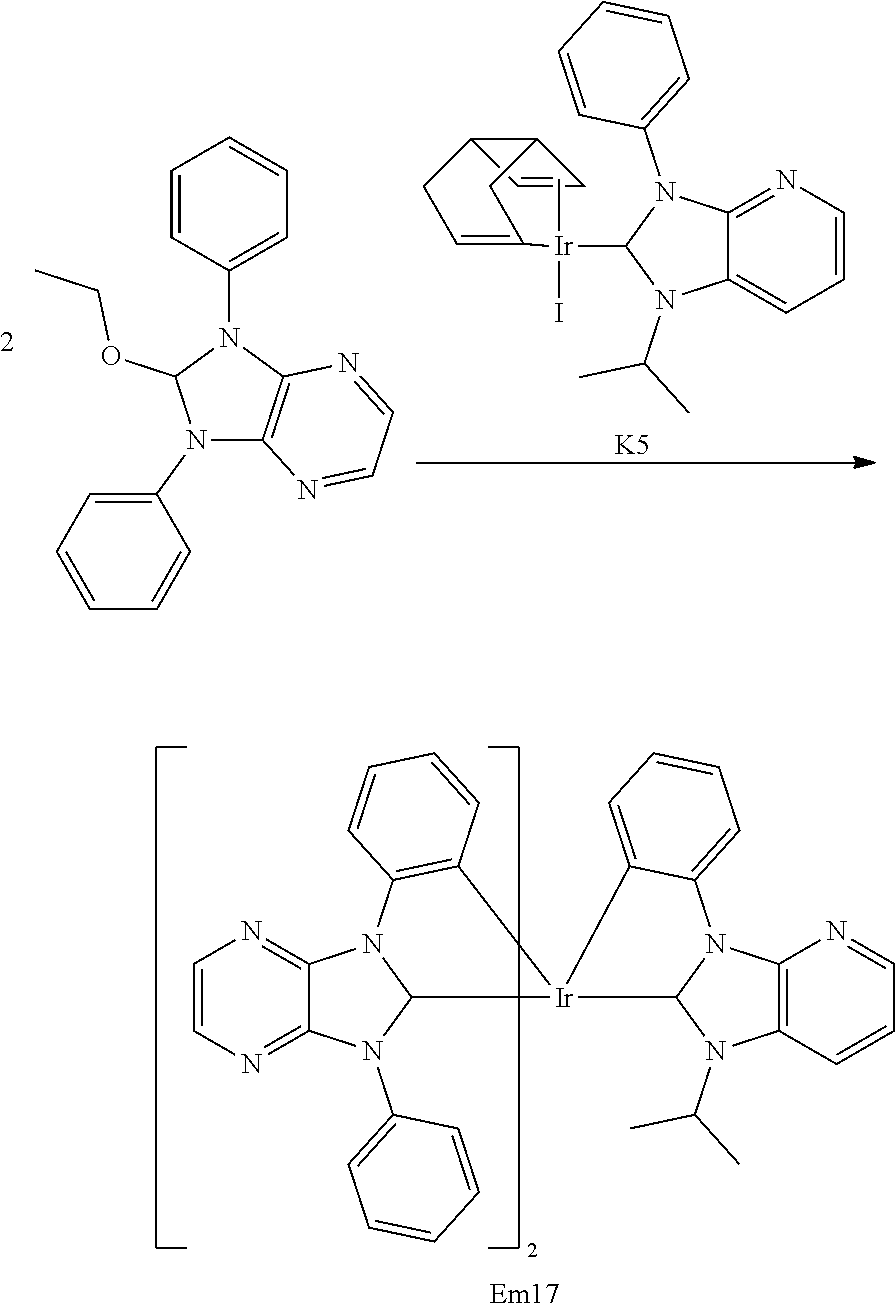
C1=CN=C2C(=N1)N1C(N2C2=CC=CC=C2)[Ir]2(C3=C1C=CC=C3)C1N(C(C)C)C3=C(N=CC=C3)N1C1=CC=CC=C12.C1=CC=C2C(=N1)N(C1=CC=CC=C1)C([Ir](I)(C)C1=CCC3C=CC3C1)N2C(C)C.[K5].C1=CC(N2C(OCC)N(C3=CC=CC=C3)C3=C2N=CC=N3)=CC=C1
